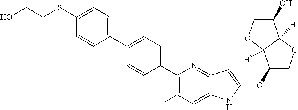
C1(OC2=CC3=NC(C4=CC=C(C5=CC=C(SCCO)C=C5)C=C4)=C(F)C=C3N2)COC2([H])C1([H])OCC2O
